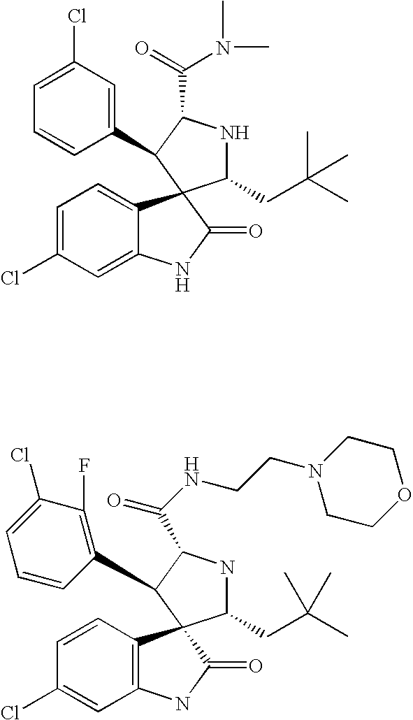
C1=C(Cl)C=C(C2C(C(=O)N(C)C)NC(CC(C)(C)C)C23C2=CC=C(Cl)C=C2NC3=O)C=C1.C1=CC2=C(C=C1Cl)NC(=O)C21C(CC(C)(C)C)NC(C(NCCN2CCOCC2)=O)C1C1=C(F)C(Cl)=CC=C1
